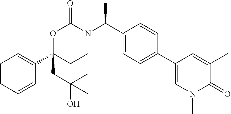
C1=CC=CC(C2(CC(C)(O)C)CCN(C(C)C3=CC=C(C4=CN(C)C(=O)C(C)=C4)C=C3)C(=O)O2)=C1
